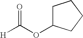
C(OC1CCCC1)([H])=O
